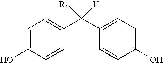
C1=CC(C(C2=CC=C(O)C=C2)([R1])[H])=CC=C1O
